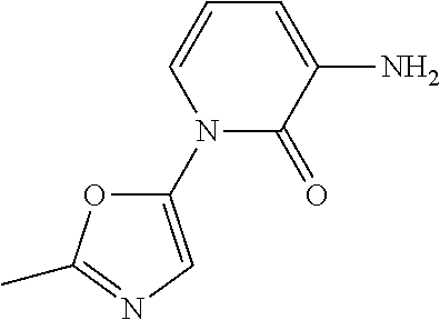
N1(C2=CN=C(C)O2)C(=O)C(N)=CC=C1
